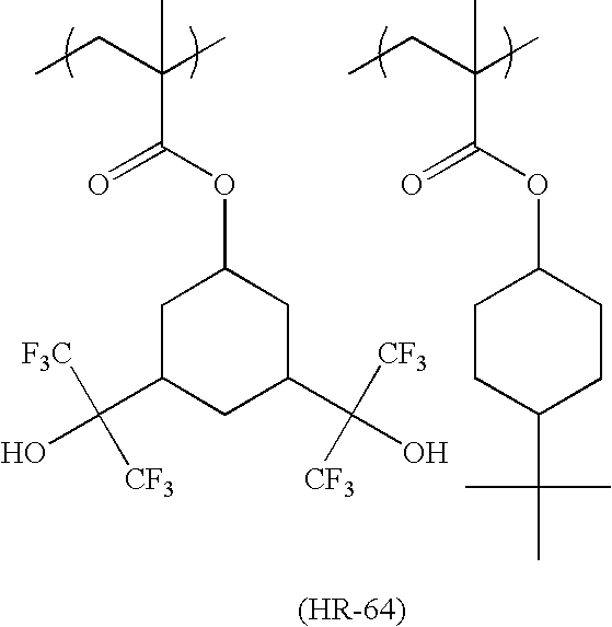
C(OC1CC(C(O)([CF3])[CF3])CC(C(O)([CF3])[CF3])C1)(=O)C(CC)(C)C.C(OC1CCC(C(C)(C)C)CC1)(=O)C(CC)(C)C
